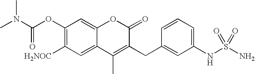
C1(OC(N(C)C)=O)=C([H2NOC])C=C2C(=C1)OC(=O)C(CC1=CC(NS(N)(=O)=O)=CC=C1)=C2C
